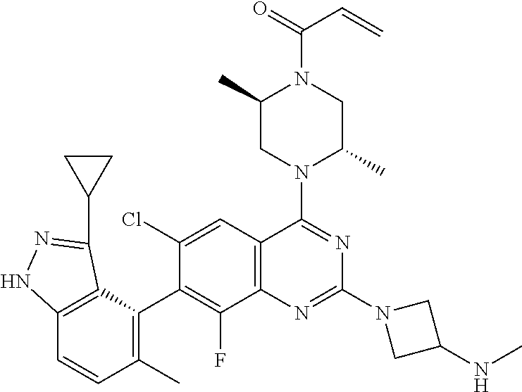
C12=C(C=C(Cl)C(C3=C(C)C=CC4=C3C(C3CC3)=NN4)=C1F)C(N1C(C)CN(C(=O)C=C)C(C)C1)=NC(N1CC(NC)C1)=N2
